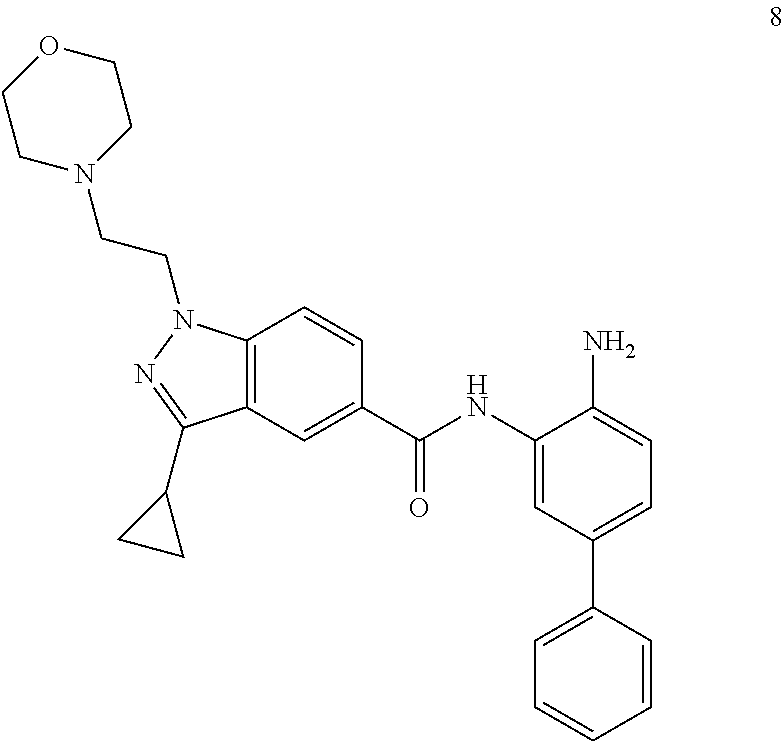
C12=C(C=C(C(NC3=CC(C4=CC=CC=C4)=CC=C3N)=O)C=C1)C(C1CC1)=NN2CCN1CCOCC1
